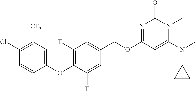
C1(OC2=C(F)C=C(COC3=NC(=O)N(C)C(N(C)C4CC4)=C3)C=C2F)=CC([CF3])=C(Cl)C=C1
